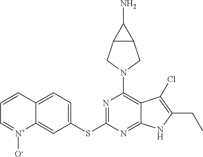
C12=CC=C(SC3=NC(N4CC5C(C4)C5N)=C4C(=N3)NC(CC)=C4Cl)C=C1[N+]([O-])=CC=C2
